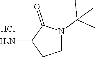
NC1CCN(C(C)(C)C)C1=O.Cl
